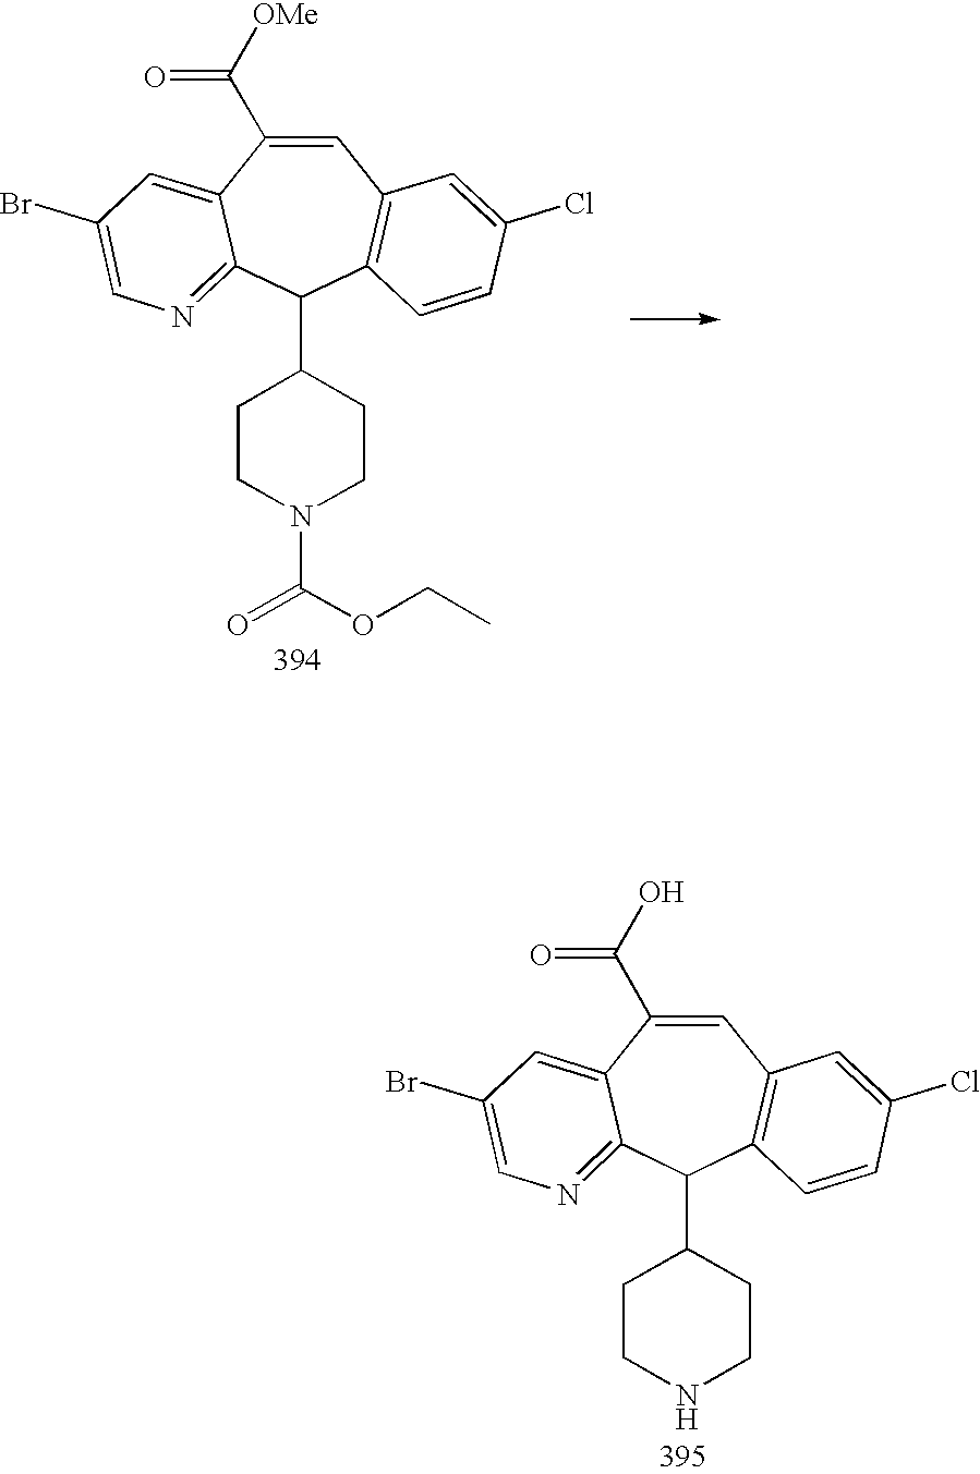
C1=C(C([OMe])=O)C2=CC(Br)=CN=C2C(C2CCN(C(OCC)=O)CC2)C2=C1C=C(Cl)C=C2.C1=C(C(O)=O)C2=CC(Br)=CN=C2C(C2CCNCC2)C2=C1C=C(Cl)C=C2
